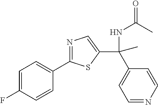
C1=C(F)C=CC(C2=NC=C(C(C)(C3=CC=NC=C3)NC(=O)C)S2)=C1
